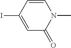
C1=C(I)C=CN(C)C1=O
